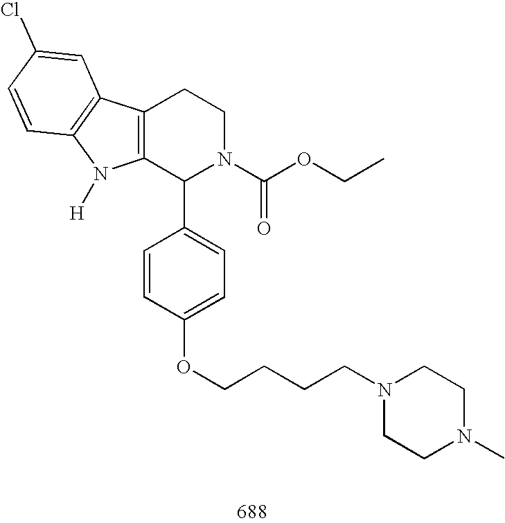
C12=C(C(C3=CC=C(OCCCCN4CCN(C)CC4)C=C3)N(C(OCC)=O)CC1)N([H])C1=C2C=C(Cl)C=C1
